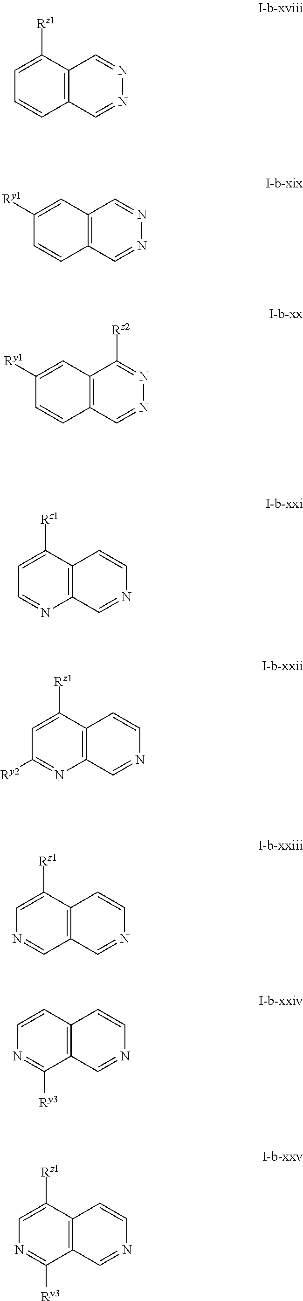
C1=CC2=C(C([Rz1])=C1)C=NN=C2.C1=CC2=C(C=C1[Ry1])C=NN=C2.C1=CC2=C(C=C1[Ry1])C([Rz2])=NN=C2.C1=NC2=C(C([Rz1])=C1)C=CN=C2.C1([Ry2])=NC2=C(C([Rz1])=C1)C=CN=C2.N1=CC2=C(C([Rz1])=C1)C=CN=C2.N1=C([Ry3])C2=C(C=C1)C=CN=C2.N1=C([Ry3])C2=C(C([Rz1])=C1)C=CN=C2
